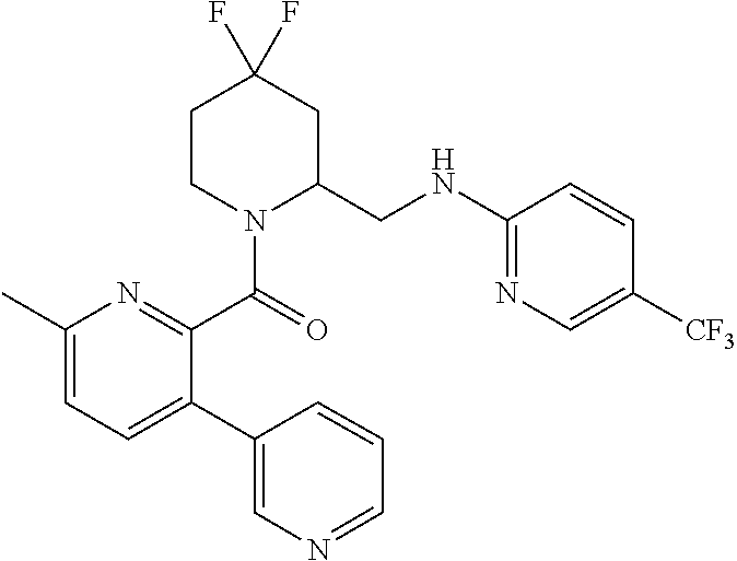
C1CN(C(=O)C2=NC(C)=CC=C2C2=CN=CC=C2)C(CNC2=NC=C([CF3])C=C2)CC1(F)F
